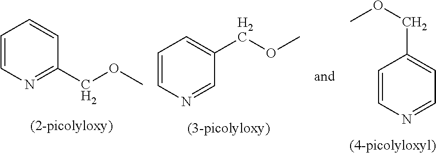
C1=CN=CC(COC)=C1.C1=CN=C(COC)C=C1.C1=CN=CC=C1COC
